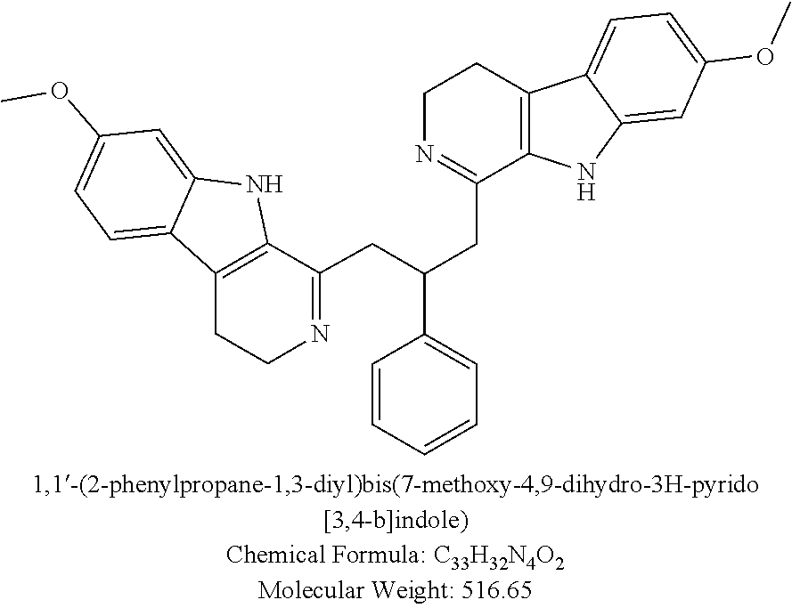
O(C)C1=CC=C2C(=C1)NC1=C2CCN=C1CC(CC1=NCCC2=C1NC1=CC(OC)=CC=C21)C1=CC=CC=C1
